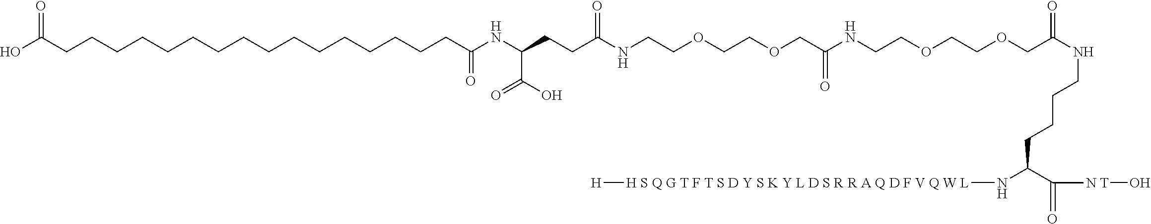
O(CCNC(COCCOCCNC(CCC(NC(CCCCCCCCCCCCCCCCC(O)=O)=O)C(=O)O)=O)=O)CCOCC(=O)NCCCCC(C([N T]O)=O)N[H S Q G T F T S D Y S K Y L D S R R A Q D F V Q W L][H]
